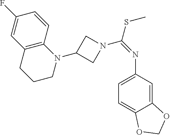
C1=CC2=C(C=C1F)CCCN2C1CN(C(=NC2=CC=C3C(=C2)OCO3)SC)C1
